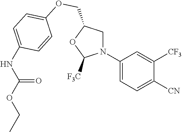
C1(N2CC(COC3=CC=C(NC(OCC)=O)C=C3)OC2[F3C])=CC=C([CN])C([CF3])=C1
